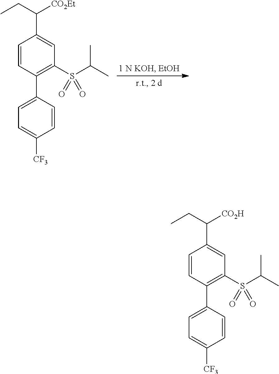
C1=CC(C2=CC=C([CF3])C=C2)=C(S(C(C)C)(=O)=O)C=C1C(CC)[CO2Et].C1=CC(C2=CC=C([CF3])C=C2)=C(S(C(C)C)(=O)=O)C=C1C(CC)[CO2H]
